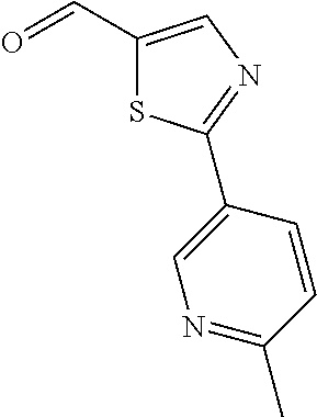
C1(C=O)=CN=C(C2=CN=C(C)C=C2)S1
